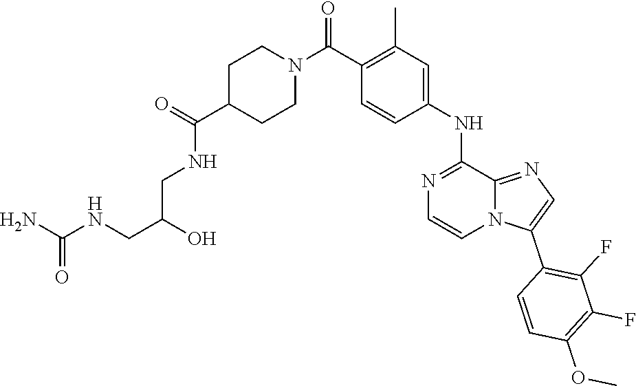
C1(C(N2CCC(C(=O)NCC(CNC(N)=O)O)CC2)=O)=C(C)C=C(NC2=NC=CN3C2=NC=C3C2=C(F)C(F)=C(OC)C=C2)C=C1
